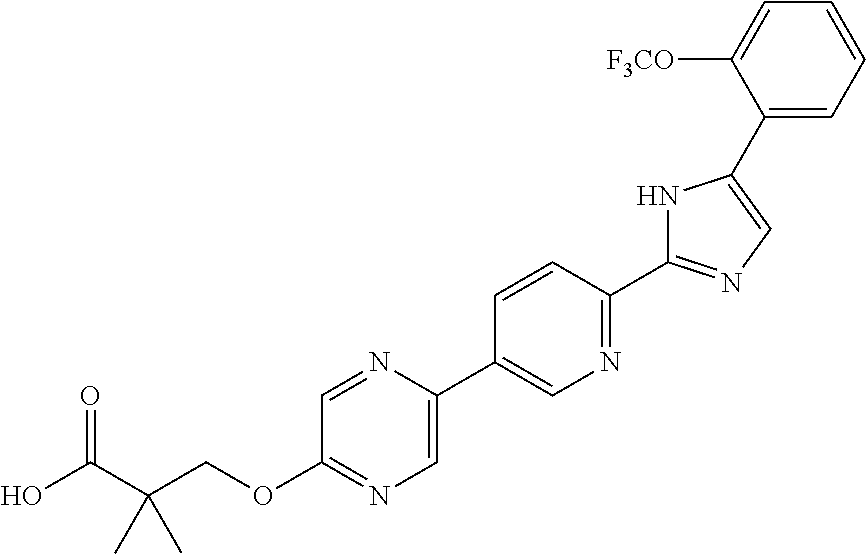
OC(C(COC1=NC=C(C2=CN=C(C3=NC=C(C4=CC=CC=C4[F3CO])N3)C=C2)N=C1)(C)C)=O
